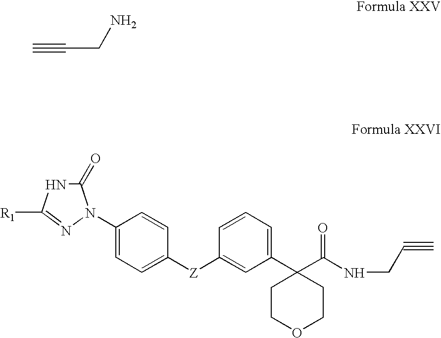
C1(=O)NC([R1])=NN1C1=CC=C([Z]C2=CC(C3(C(NCC#C)=O)CCOCC3)=CC=C2)C=C1.C#CCN
